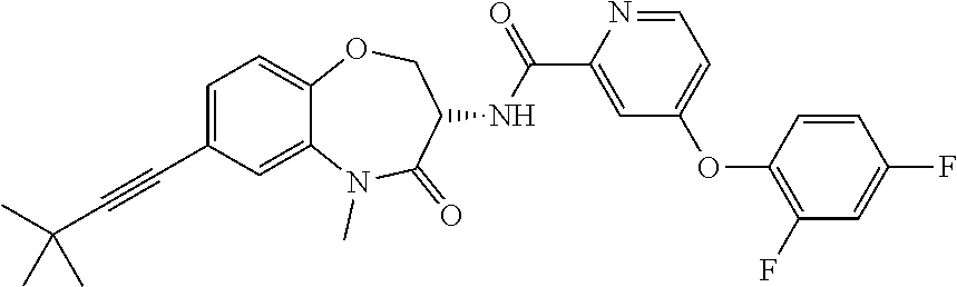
C1=C(C#CC(C)(C)C)C=C2C(=C1)OCC(NC(C1=CC(OC3=C(F)C=C(F)C=C3)=CC=N1)=O)C(=O)N2C
